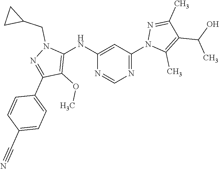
C1(NC2=C(OC)C(C3=CC=C(C#N)C=C3)=NN2CC2CC2)=CC(N2C(C)=C(C(O)C)C(C)=N2)=NC=N1
